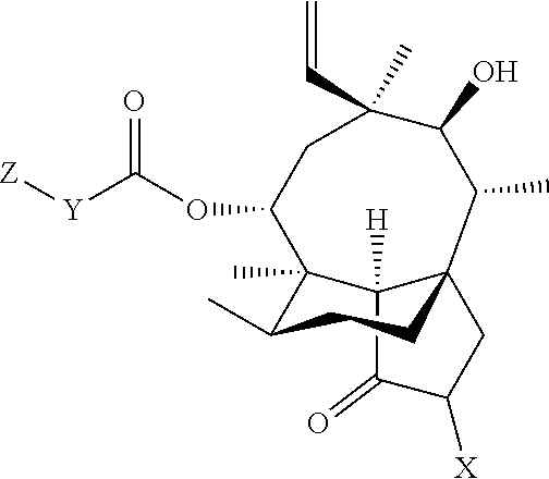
C12([H])C(=O)C([X])CC13CCC(C)C2(C)C(OC([Y][Z])=O)CC(C=C)(C)C(O)C3C
